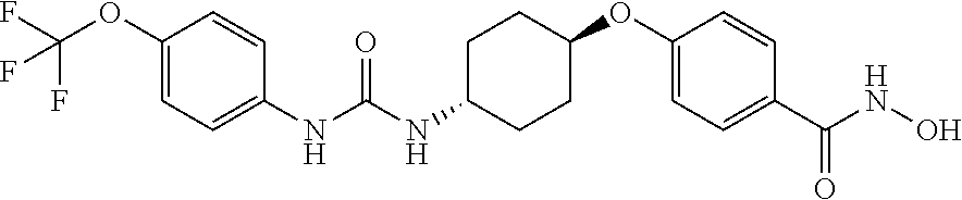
C1(OC(F)(F)F)=CC=C(NC(NC2CCC(OC3=CC=C(C(NO)=O)C=C3)CC2)=O)C=C1
